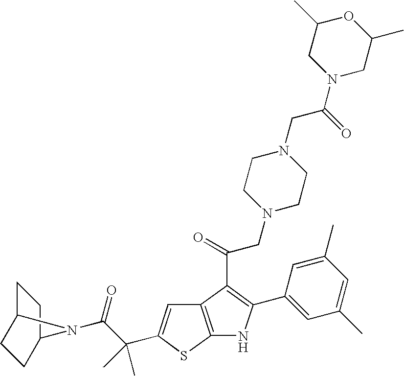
C12=C(SC(C(C(=O)N3C4CCC3CC4)(C)C)=C1)NC(C1=CC(C)=CC(C)=C1)=C2C(=O)CN1CCN(CC(N2CC(C)OC(C)C2)=O)CC1
